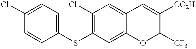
C1=CC(SC2=C(Cl)C=C3C(=C2)OC([CF3])C([CO2H])=C3)=CC=C1Cl
